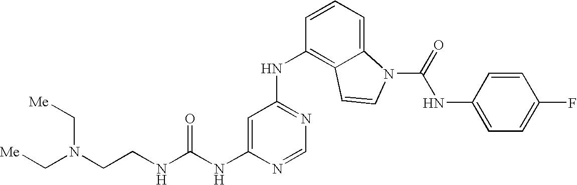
C(NC1=CC(NC2=C3C(=CC=C2)N(C(=O)NC2=CC=C(F)C=C2)C=C3)=NC=N1)(NCCN(C[Me])C[Me])=O
